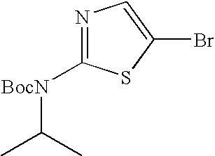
N1=C([BocN]C(C)C)SC(Br)=C1
